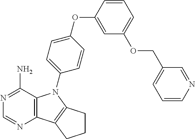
C12=C(C(N)=NC=N1)N(C1=CC=C(OC3=CC(OCC4=CC=CN=C4)=CC=C3)C=C1)C1=C2CCC1
